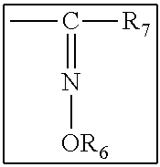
CC([R7])=N[OR6]
